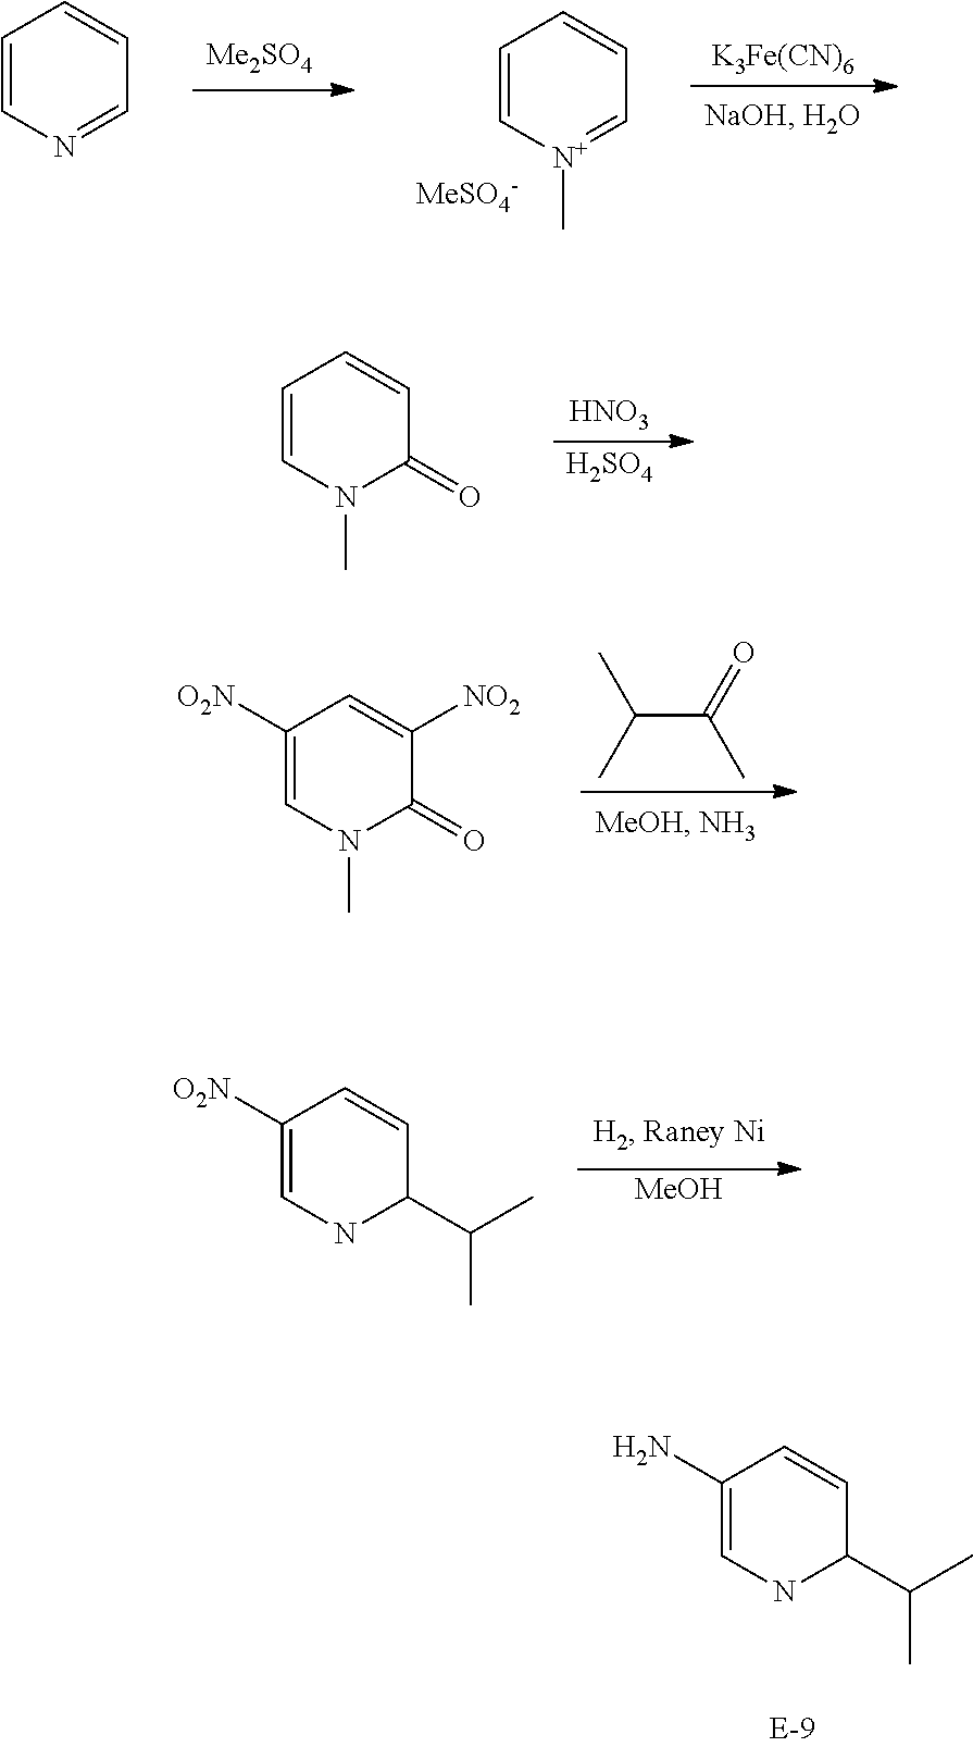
C1=CN(C)C(=O)C=C1.[HNO3].[H2SO4].C1([O2N])=CN(C)C(=O)C([NO2])=C1.C(C(=O)C)(C)C.C1(N)=CNC(C(C)C)C=C1.C1([O2N])=CNC(C(C)C)C=C1.[MeOH].C1=CN=CC=C1.C1=C[N+](C)=CC=C1.[K3Fe(CN)6].[MeSO4-]
